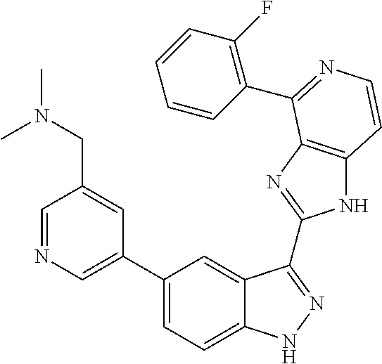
C1(C2=CN=CC(CN(C)C)=C2)=CC=C2C(=C1)C(C1=NC3=C(N1)C=CN=C3C1=C(F)C=CC=C1)=NN2
